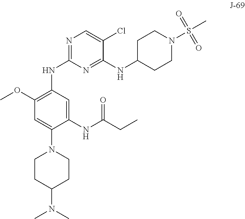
C1CC(N(C)C)CCN1C1=CC(OC)=C(NC2=NC=C(Cl)C(NC3CCN(S(=O)(=O)C)CC3)=N2)C=C1NC(CC)=O
